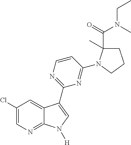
C1(Cl)=CN=C2C(=C1)C(C1=NC=CC(N3C(C(=O)N(CC)C)(C)CCC3)=N1)=CN2[H]
